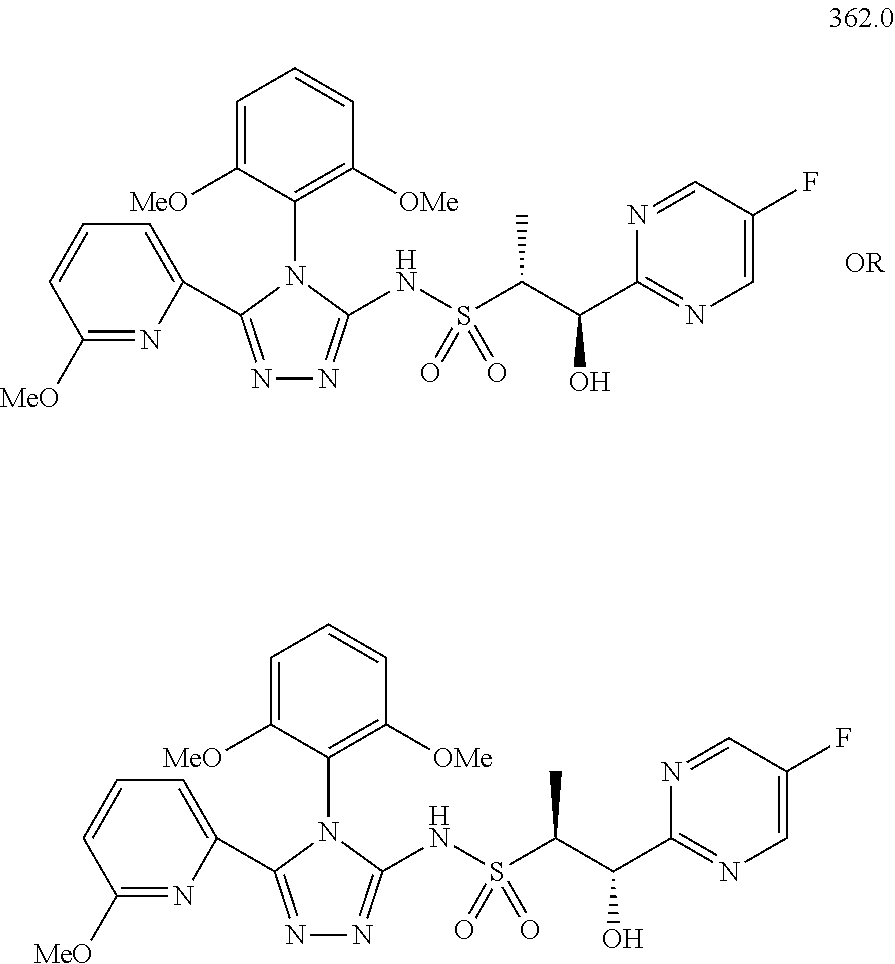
N1=C(C2=CC=CC([MeO])=N2)N(C2=C([OMe])C=CC=C2[MeO])C(NS(C(C(C2=NC=C(F)C=N2)O)C)(=O)=O)=N1.N1=C(C2=CC=CC([MeO])=N2)N(C2=C([OMe])C=CC=C2[MeO])C(NS(C(C(C2=NC=C(F)C=N2)O)C)(=O)=O)=N1
